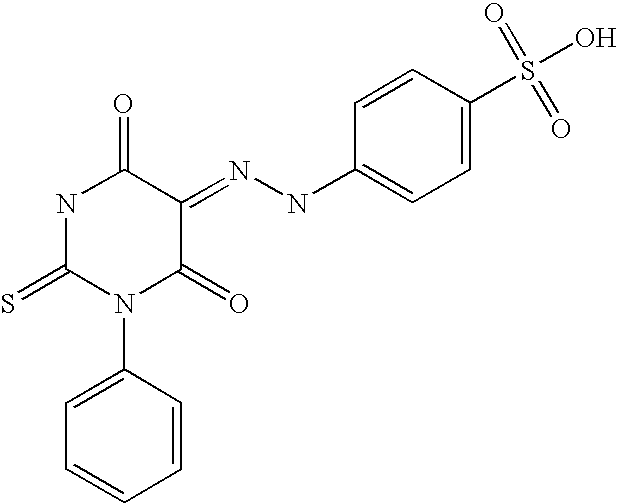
N1C(=S)N(C2=CC=CC=C2)C(=O)C(=NNC2=CC=C(S(O)(=O)=O)C=C2)C1=O
